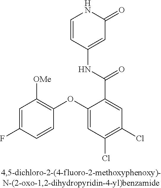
C1=C(F)C=CC(OC2=CC(Cl)=C(Cl)C=C2C(=O)NC2=CC(=O)NC=C2)=C1[OMe]
